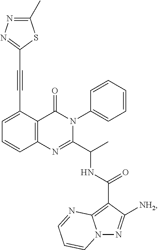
C12=C(C(C#CC3=NN=C(C)S3)=CC=C1)C(=O)N(C1=CC=CC=C1)C(C(C)NC(C1=C3N(N=C1[NH2])C=CC=N3)=O)=N2
